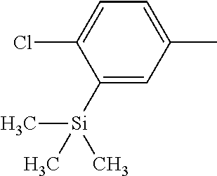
C1([Si](C)(C)C)=CC(C)=CC=C1Cl
